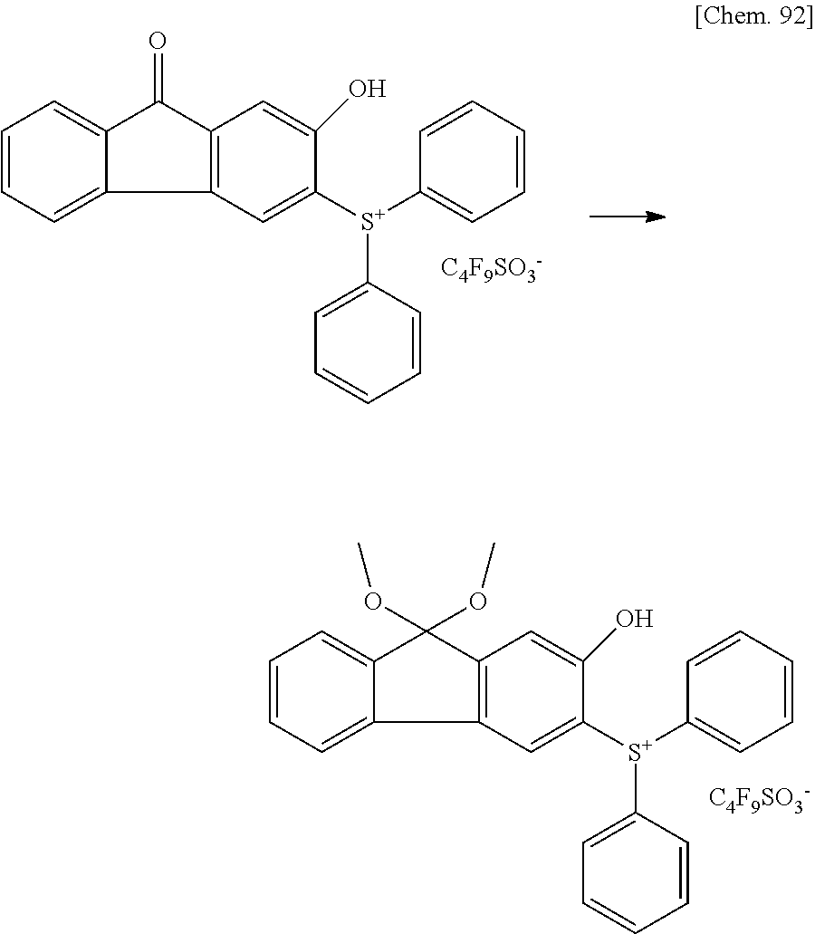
C1=CC=C2C(=C1)C(OC)(OC)C1=C2C=C([S+](C2=CC=CC=C2)C2=CC=CC=C2)C(O)=C1.[C4F9SO3-].C1=CC=C2C(=C1)C(=O)C1=C2C=C([S+](C2=CC=CC=C2)C2=CC=CC=C2)C(O)=C1.[C4F9SO3-]
